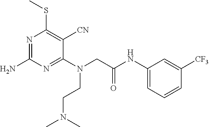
C1(N(CC(NC2=CC=CC([CF3])=C2)=O)CCN(C)C)=NC(N)=NC(SC)=C1[CN]
